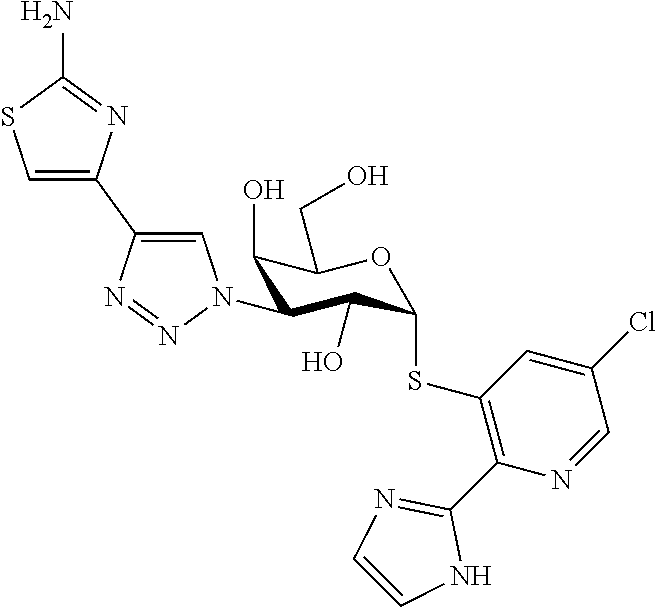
C1(O)C(N2C=C(C3=CSC(N)=N3)N=N2)C(O)C(SC2=C(C3=NC=CN3)N=CC(Cl)=C2)OC1CO
